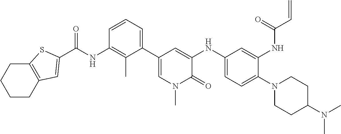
C(NC1=C(C)C(C2=CN(C)C(=O)C(NC3=CC=C(N4CCC(N(C)C)CC4)C(NC(C=C)=O)=C3)=C2)=CC=C1)(=O)C1=CC2=C(CCCC2)S1
